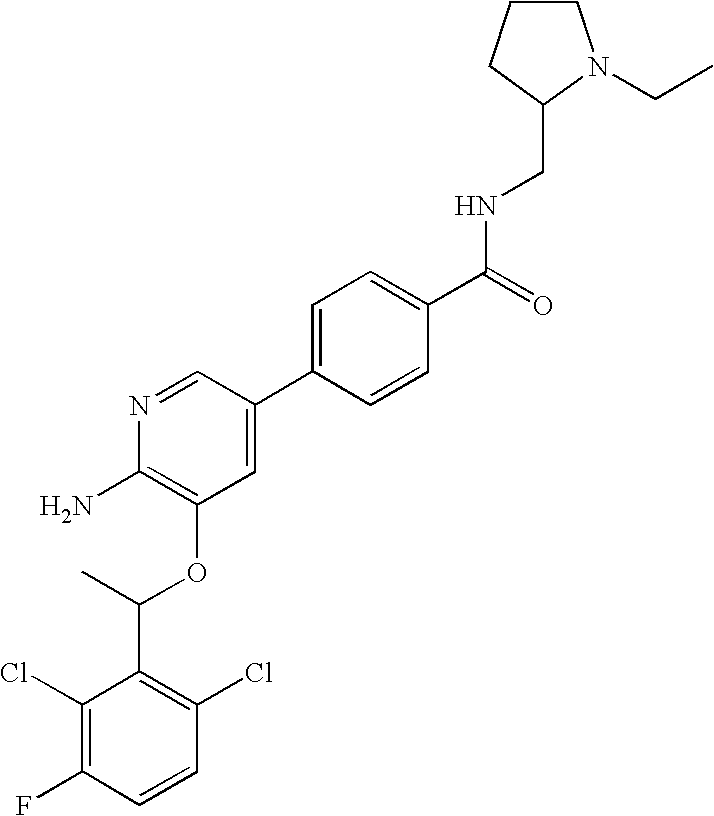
C1(Cl)=C(F)C=CC(Cl)=C1C(C)OC1=C(N)N=CC(C2=CC=C(C(=O)NCC3N(CC)CCC3)C=C2)=C1
